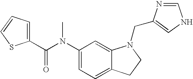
C1(N(C(C2=CC=CS2)=O)C)=CC=C2C(=C1)N(CC1=CNC=N1)CC2
